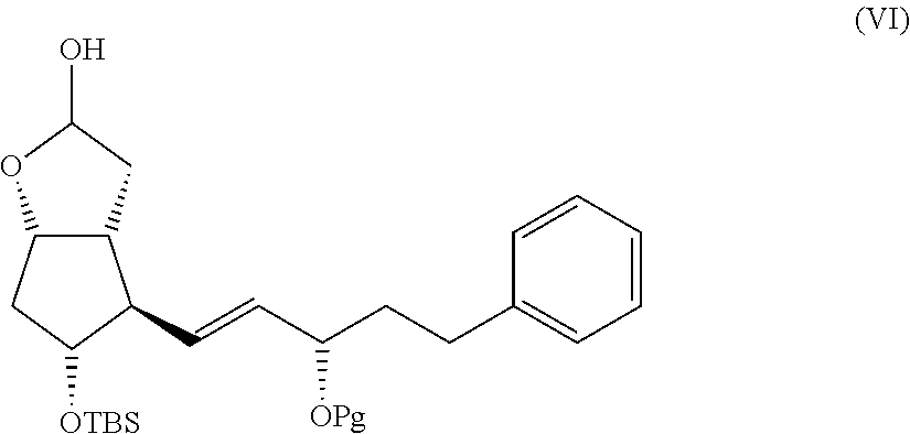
C12C(C(C=CC(CCC3=CC=CC=C3)[OPg])C([OTBS])C1)CC(O)O2
